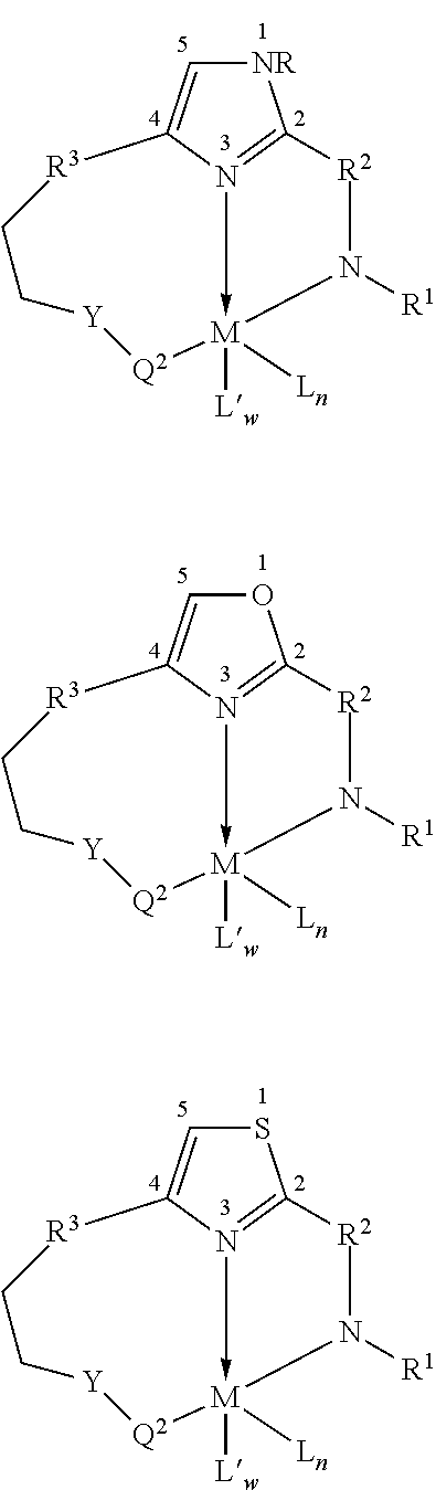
[NR]1C=C2N3->[M]([Lw])([Ln])(N([R1])[R2]C=31)[Q2][Y]CC[R3]2.O1C=C2N3->[M]([Lw])([Ln])(N([R1])[R2]C=31)[Q2][Y]CC[R3]2.S1C=C2N3->[M]([Lw])([Ln])(N([R1])[R2]C=31)[Q2][Y]CC[R3]2
